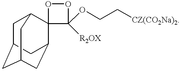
C1C2CC3CC(C4(C1C3)C(OCC[CZ(CO2Na)2])([R2OX])OO4)C2
